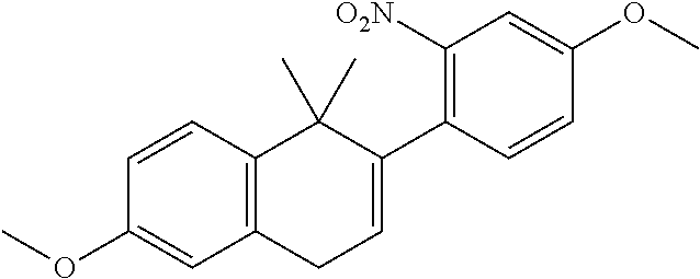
C1=CC2=C(C=C1OC)CC=C(C1=C([O2N])C=C(OC)C=C1)C2(C)C
